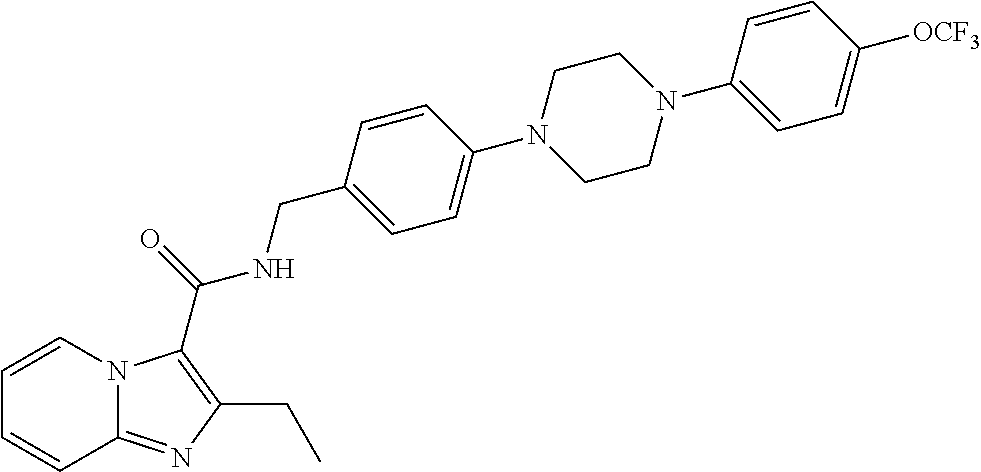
C1=CN2C(=NC(CC)=C2C(=O)NCC2=CC=C(N3CCN(C4=CC=C([OCF3])C=C4)CC3)C=C2)C=C1
